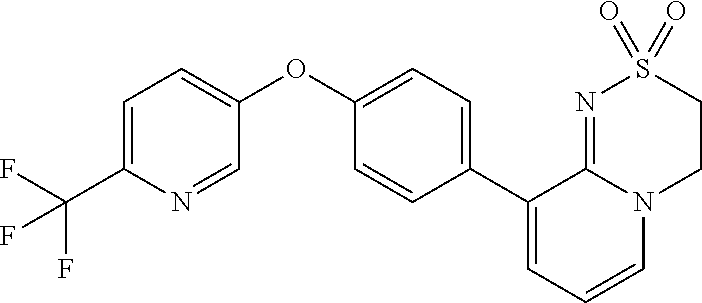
C1(OC2=CC=C(C(F)(F)F)N=C2)=CC=C(C2=CC=CN3C2=NS(=O)(=O)CC3)C=C1
